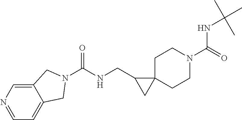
C1C2(CCN(C(NC(C)(C)C)=O)C1)C(CNC(=O)N1CC3=CC=NC=C3C1)C2
